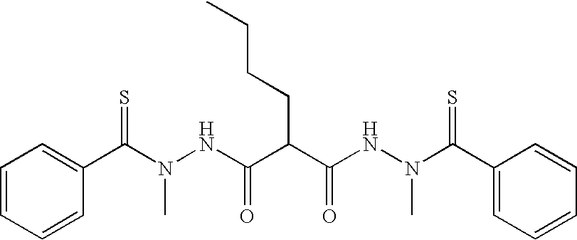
C1=CC=CC(C(N(NC(C(C(NN(C(C2=CC=CC=C2)=S)C)=O)CCCC)=O)C)=S)=C1
